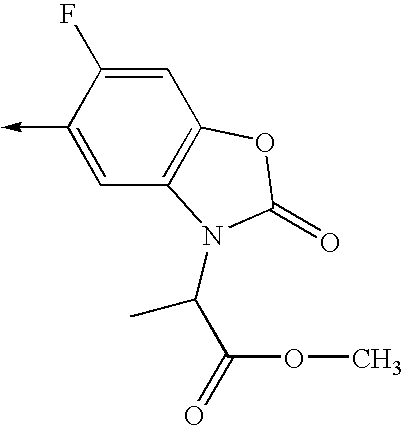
C1(->C)=CC2=C(C=C1F)OC(=O)N2C(C(=O)OC)C
